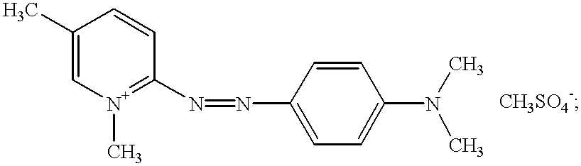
C1=C(C)C=CC(N=NC2=CC=C(N(C)C)C=C2)=[N+]1C
